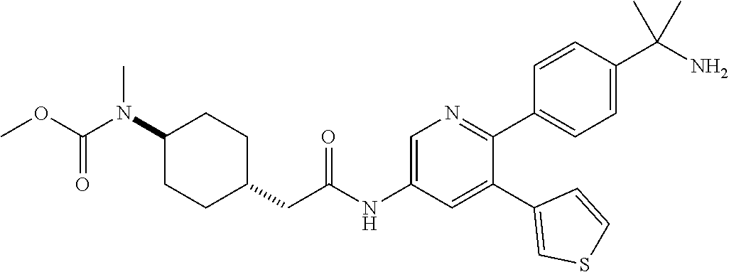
C1(N(C(=O)OC)C)CCC(CC(NC2=CN=C(C3=CC=C(C(N)(C)C)C=C3)C(C3=CSC=C3)=C2)=O)CC1
